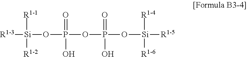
[R1-1][Si]([R1-2])(OP(=O)(O)OP(=O)(O)O[Si]([R1-5])([R1-4])[R1-6])[R1-3]
